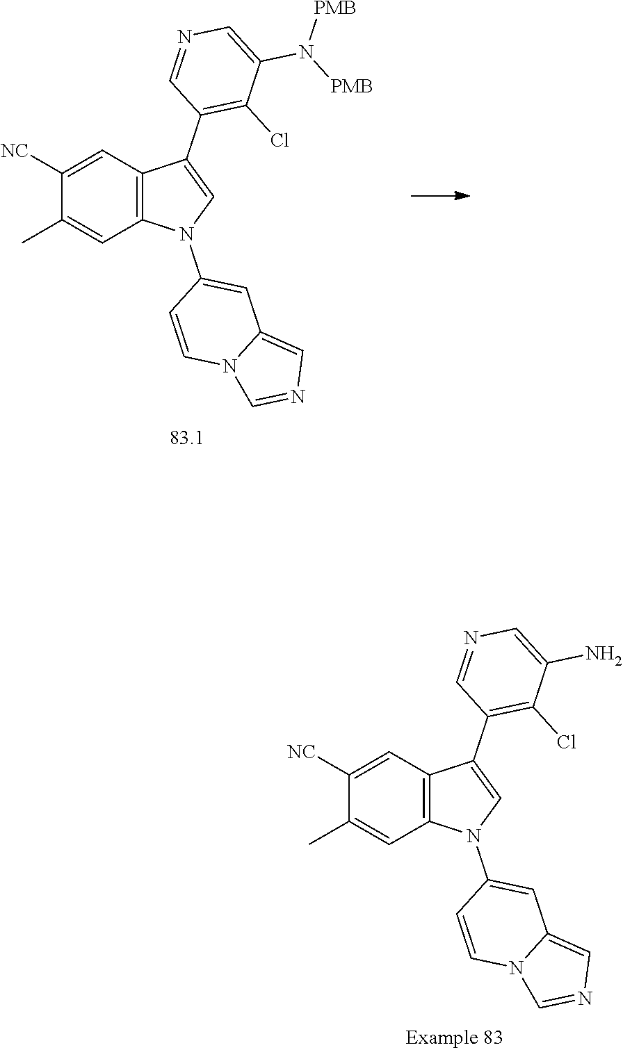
C1([NC])=CC2=C(C=C1C)N(C1=CC3=CN=CN3C=C1)C=C2C1=C(Cl)C(N)=CN=C1.C1([NC])=CC2=C(C=C1C)N(C1=CC3=CN=CN3C=C1)C=C2C1=C(Cl)C(N([PMB])[PMB])=CN=C1
